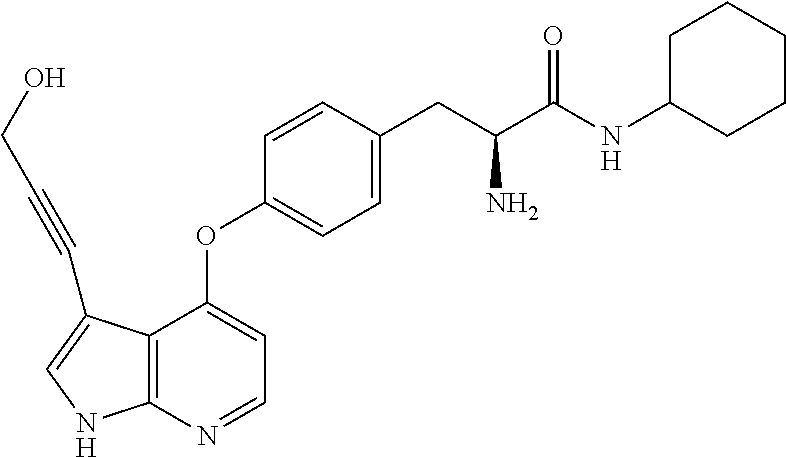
C12=C(N=CC=C1OC1=CC=C(CC(C(NC3CCCCC3)=O)N)C=C1)NC=C2C#CCO
